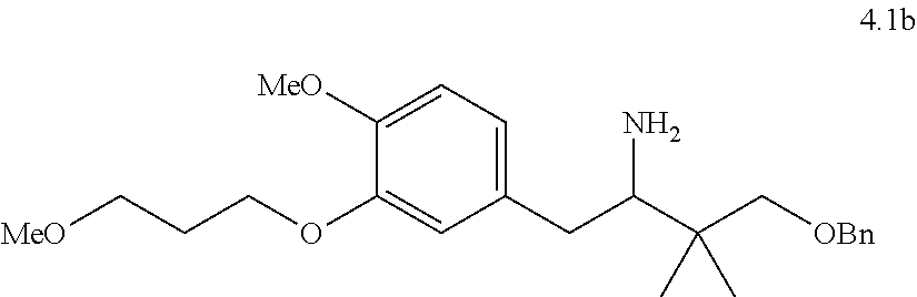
C1(CC(C(C[OBn])(C)C)N)=CC=C([MeO])C(OCCC[MeO])=C1
